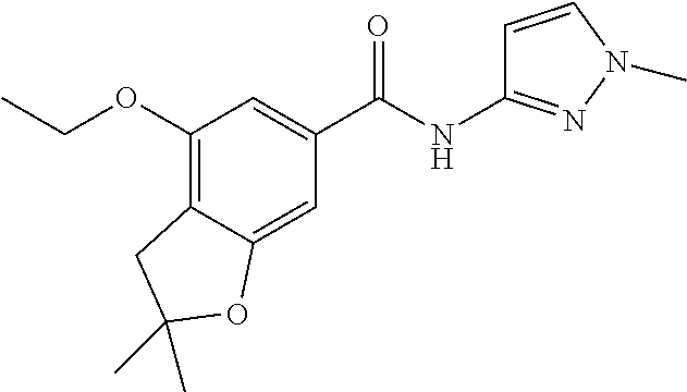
CCOC1=C2C(=CC(C(NC3=NN(C)C=C3)=O)=C1)OC(C)(C)C2
